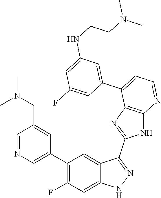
C1=NC=C(C2=C(F)C=C3C(=C2)C(C2=NC4=C(N2)N=CC=C4C2=CC(NCCN(C)C)=CC(F)=C2)=NN3)C=C1CN(C)C
